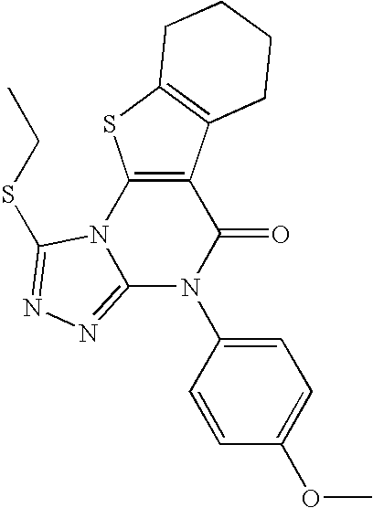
C12=NN=C(SCC)N1C1=C(C(=O)N2C2=CC=C(OC)C=C2)C2=C(S1)CCCC2
